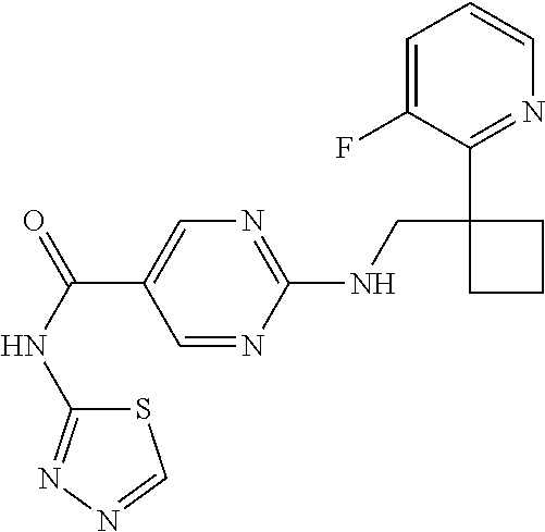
C1(NCC2(C3=NC=CC=C3F)CCC2)=NC=C(C(=O)NC2=NN=CS2)C=N1
